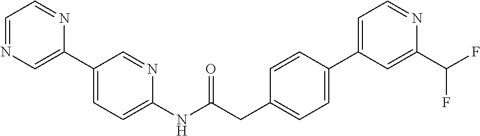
C1=NC=C(C2=CC=C(NC(CC3=CC=C(C4=CC=NC(C(F)F)=C4)C=C3)=O)N=C2)N=C1
